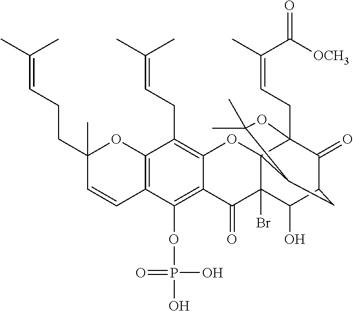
C12=C(OP(O)(=O)O)C3=C(C(CC=C(C)C)=C1OC14C(Br)(C2=O)C(O)C2C(=O)C1(CC=C(C)C(=O)[OCH3])OC(C)(C)C4C2)OC(C)(CCC=C(C)C)C=C3
